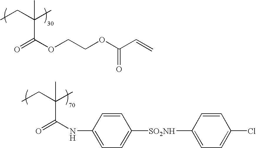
O=C(NC1=CC=C([SO2NH]C2=CC=C(Cl)C=C2)C=C1)C(CC)(C)C.O=C(OCCOC(C=C)=O)C(CC)(C)C
